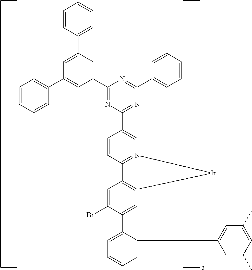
C1(C2=CC(C3=CC=CC=C3)=CC(C3=CC=CC=C3)=C2)=NC(C2=CN3=C(C=C2)C2=C(C=C(C4=CC=CC=C4C4=CC(C)=CC(C)=C4)C(Br)=C2)[Ir]3)=NC(C2=CC=CC=C2)=N1
